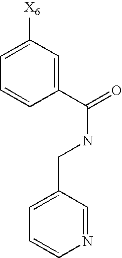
C1=C([X6])C=C(C(=O)NCC2=CC=CN=C2)C=C1
